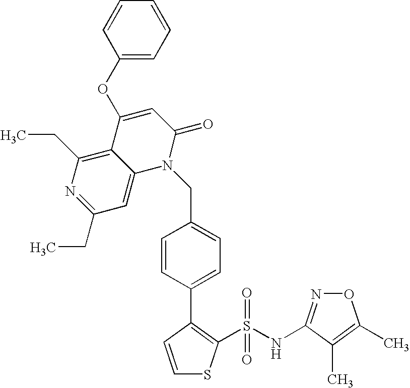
C1=CC(C2=CC=C(CN3C(=O)C=C(OC4=CC=CC=C4)C4=C(CC)N=C(CC)C=C34)C=C2)=C(S(NC2=NOC(C)=C2C)(=O)=O)S1
